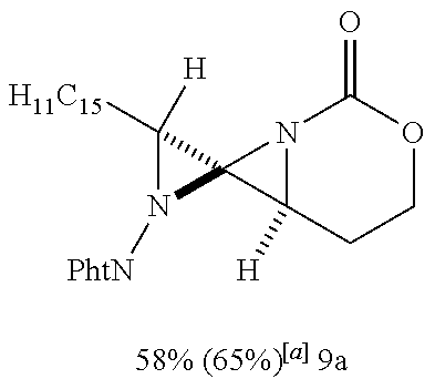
N12C([H])(CCOC1=O)C21C([H11C15])([H])N1[PhtN]
